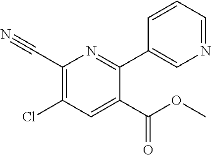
C1(C#N)=C(Cl)C=C(C(OC)=O)C(C2=CN=CC=C2)=N1
